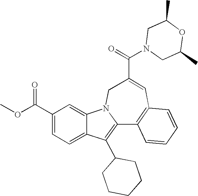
C1(C(OC)=O)=CC=C2C(=C1)N1C(=C2C2CCCCC2)C2=C(C=C(C(=O)N3CC(C)OC(C)C3)C1)C=CC=C2
